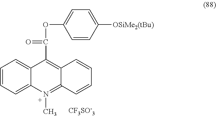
C1=CC=C2C(=C1)C(C(=O)OC1=CC=C([OSiMe2(tBu)])C=C1)=C1C(=N2C)C=CC=C1.[CF3SO-3]
